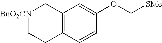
C12=C(C=CC(OC[SMe])=C1)CC[BnO2CN]C2
